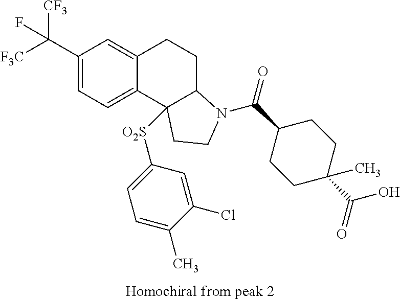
C1(C([CF3])([F3C])F)=CC=C2C(=C1)CCC1C2([O2S]C2=CC=C(C)C(Cl)=C2)CCN1C(C1CCC(C(O)=O)(C)CC1)=O
